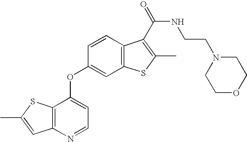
CC1=CC2=C(S1)C(OC1=CC3=C(C=C1)C(C(=O)NCCN1CCOCC1)=C(C)S3)=CC=N2
